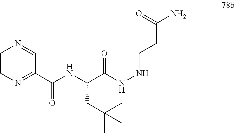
C(NC(C(NNCCC(=O)N)=O)CC(C)(C)C)(=O)C1=NC=CN=C1
